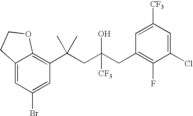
C12=CC(Br)=CC(C(CC(CC3=C(F)C(Cl)=CC([CF3])=C3)([CF3])O)(C)C)=C1OCC2
